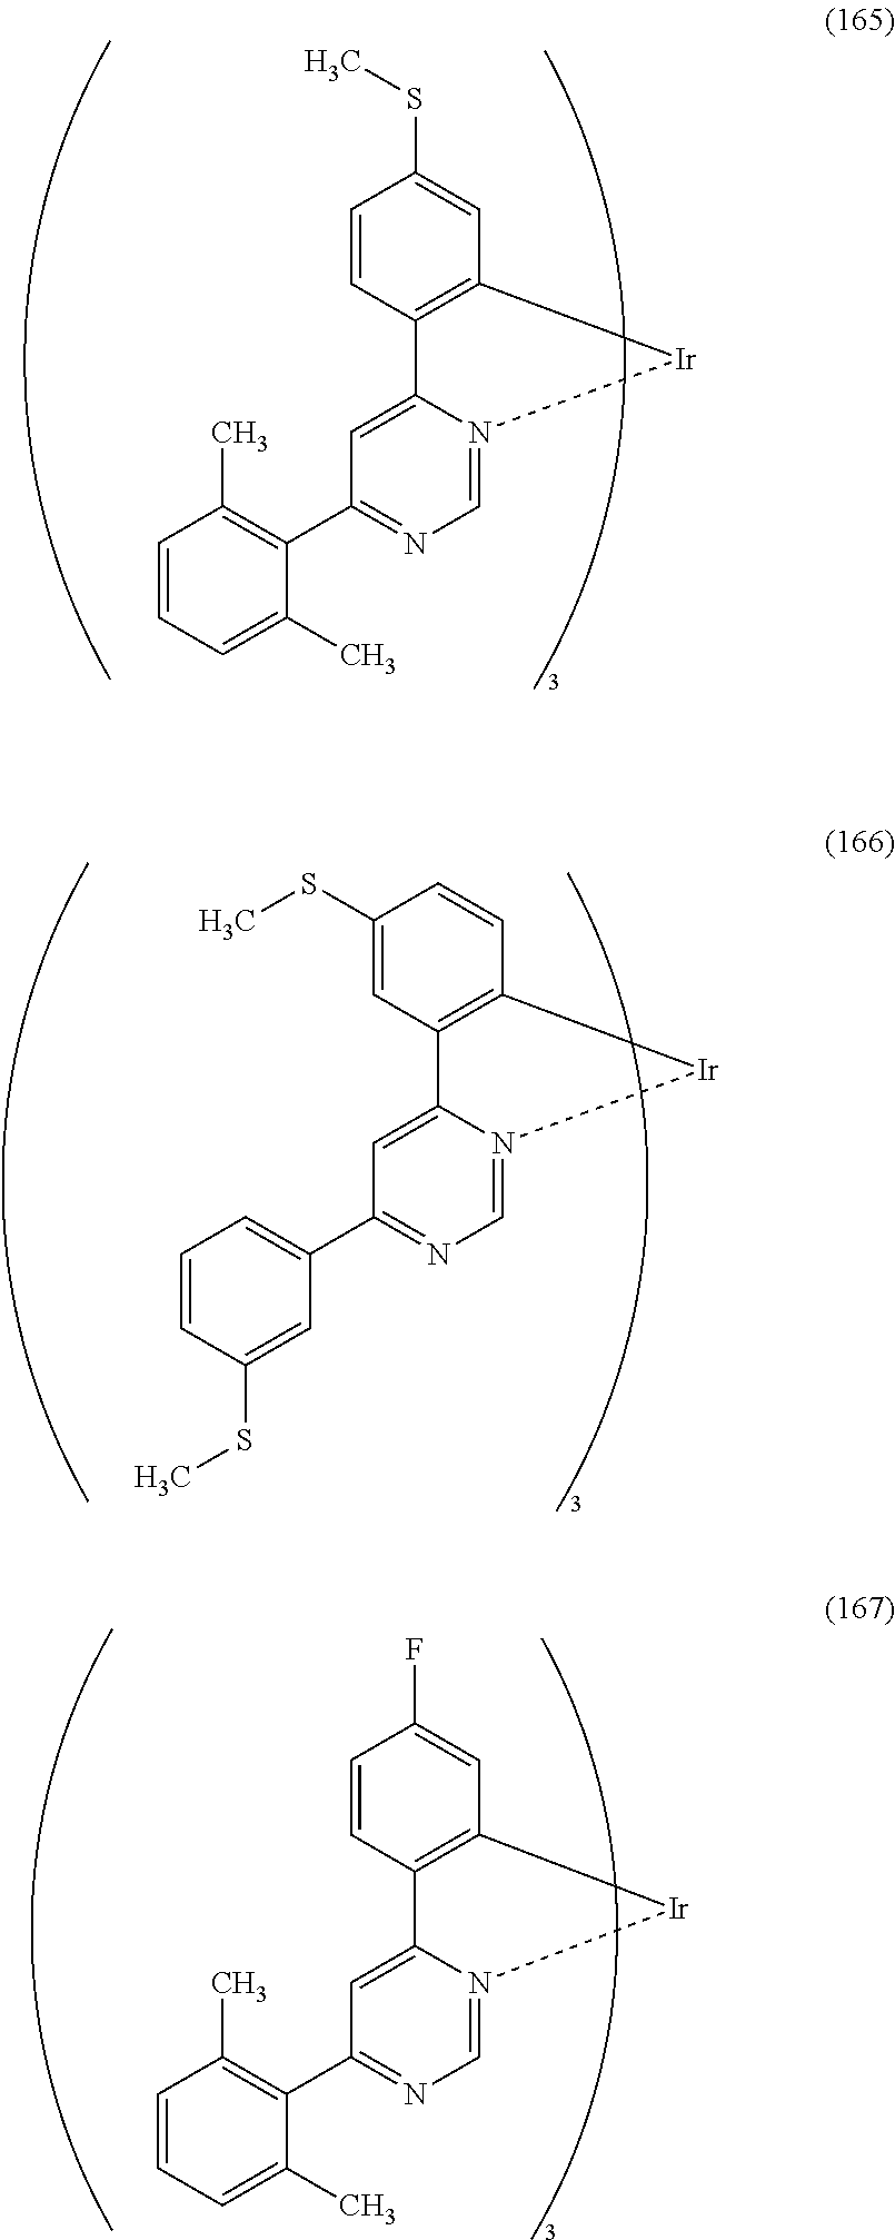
C1=N2C(=CC(C3=C(C)C=CC=C3C)=N1)C1=C(C=C(SC)C=C1)[Ir]2.C1=N2C(=CC(C3=CC=CC(SC)=C3)=N1)C1=C(C=CC(SC)=C1)[Ir]2.C1=N2C(=CC(C3=C(C)C=CC=C3C)=N1)C1=C(C=C(F)C=C1)[Ir]2
